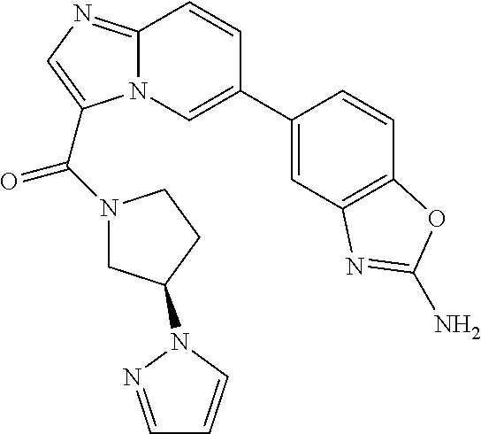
N12C(=NC=C1C(N1CC(N3C=CC=N3)CC1)=O)C=CC(C1=CC3=C(C=C1)OC(N)=N3)=C2
